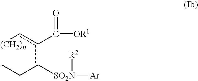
[(CH2)n]cc(c(CC)[SO2N]([Ar])[R2])C([OR1])=O
